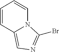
C1=CC2=CN=C(Br)N2C=C1
